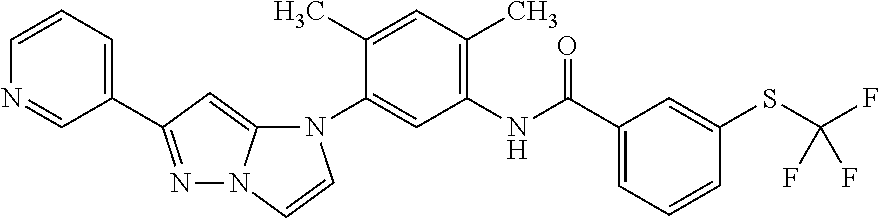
N1=CC(C2=NN3C(=C2)N(C2=CC(NC(C4=CC=CC(SC(F)(F)F)=C4)=O)=C(C)C=C2C)C=C3)=CC=C1
